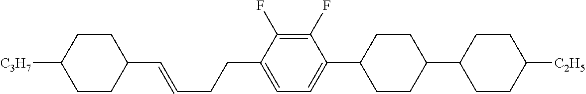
C1(C=CCCC2=CC=C(C3CCC(C4CCC([C2H5])CC4)CC3)C(F)=C2F)CCC([C3H7])CC1
